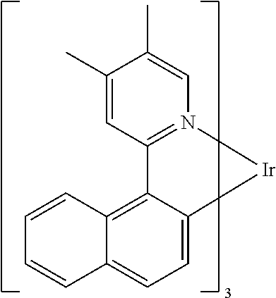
C12=N(C=C(C)C(C)=C1)[Ir]C1=CC=C3C(=C21)C=CC=C3
